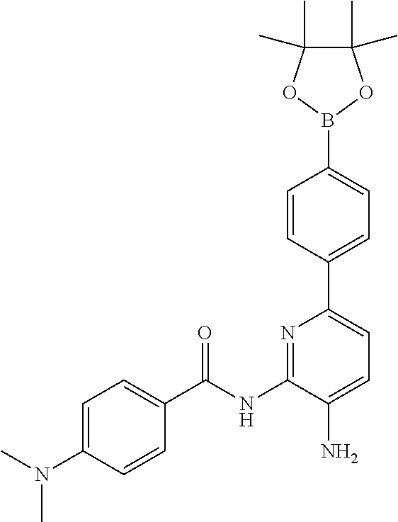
C1=C(N(C)C)C=CC(C(NC2=NC(C3=CC=C(B4OC(C)(C)C(C)(C)O4)C=C3)=CC=C2N)=O)=C1
